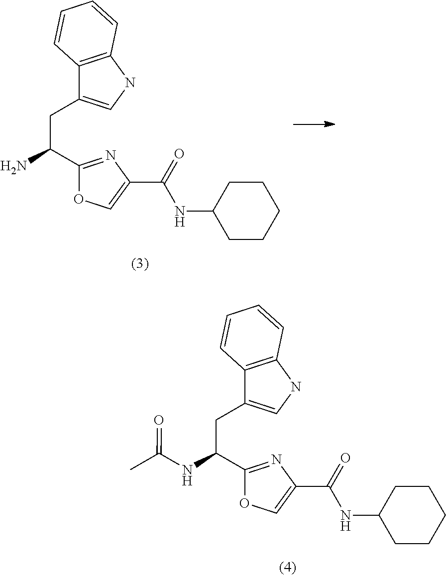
C12=C(NC=C1CC(N)C1=NC(C(=O)NC3CCCCC3)=CO1)C=CC=C2.C12=C(NC=C1CC(NC(C)=O)C1=NC(C(=O)NC3CCCCC3)=CO1)C=CC=C2
